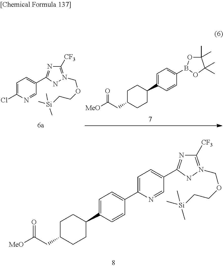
C1=C(C2=CC=C(C3CCC(CC([MeO])=O)CC3)C=C2)N=CC(C2=NC([CF3])=N(COCC[Si](C)(C)C)N2)=C1.C1=C(Cl)N=CC(C2=NC([CF3])=N(COCC[Si](C)(C)C)N2)=C1.C1=C(C2CCC(CC([MeO])=O)CC2)C=CC(B2OC(C)(C)C(C)(C)O2)=C1
